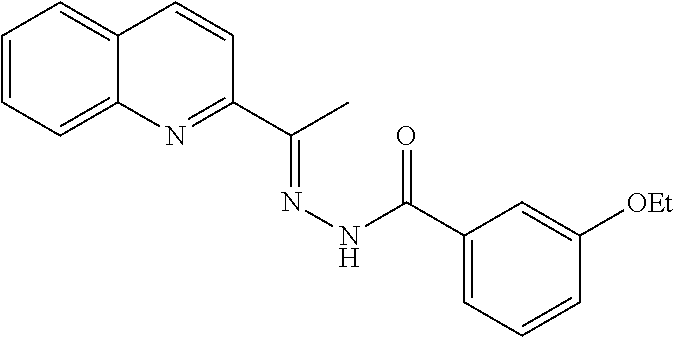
C12=CC=CC=C1N=C(C(C)=NNC(=O)C1=CC=CC([OEt])=C1)C=C2
